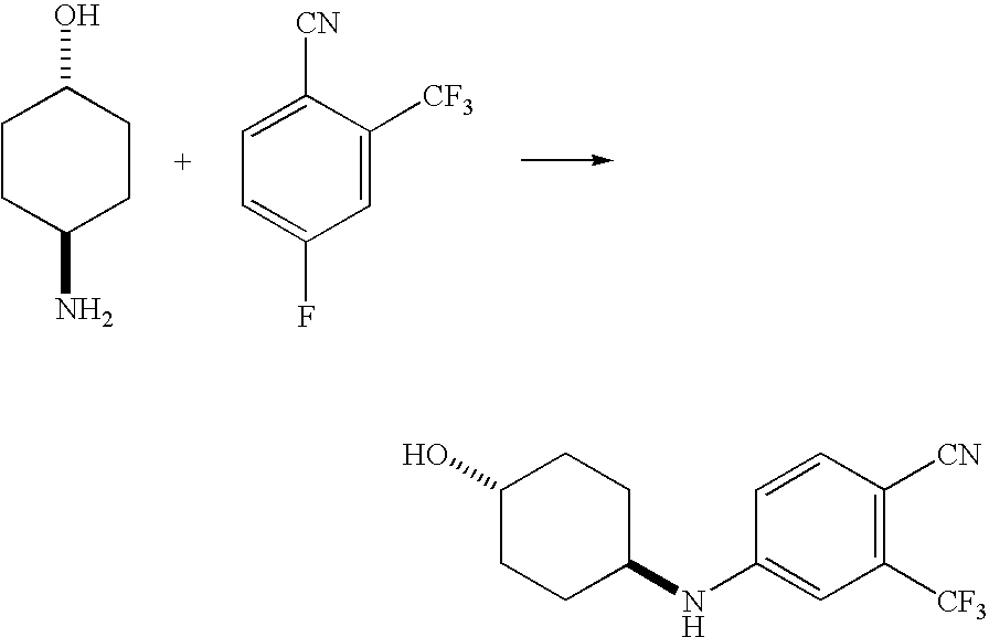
C1CC(N)CCC1O.C1=C([CN])C([CF3])=CC(F)=C1.C1(O)CCC(NC2=CC([CF3])=C([CN])C=C2)CC1
